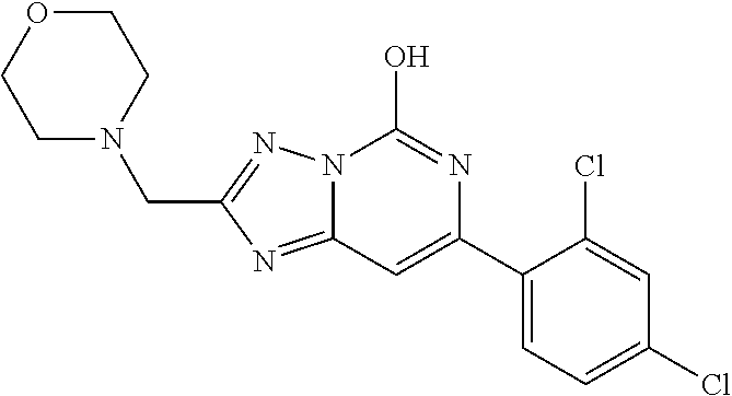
N12C(=NC(CN3CCOCC3)=N1)C=C(C1=CC=C(Cl)C=C1Cl)N=C2O
